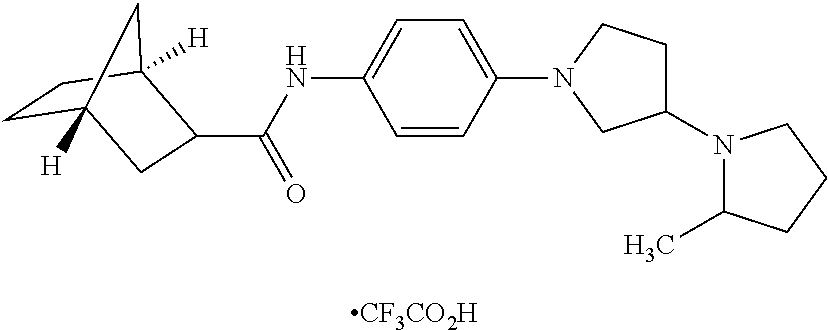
C1(N2C(C)CCC2)CCN(C2=CC=C(NC(C3CC4([H])CCC3([H])C4)=O)C=C2)C1.[CF3CO2H]
